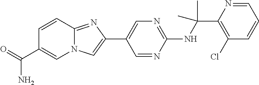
C1(C(NC2=NC=C(C3=CN4C(=N3)C=CC(C(=O)N)=C4)C=N2)(C)C)=C(Cl)C=CC=N1
